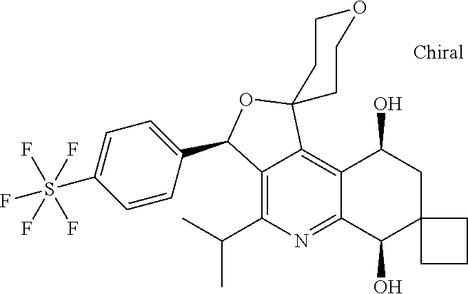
C1=C(S(F)(F)(F)(F)F)C=CC(C2C3=C(C(C)C)N=C4C(=C3C3(O2)CCOCC3)C(O)CC2(C4O)CCC2)=C1
